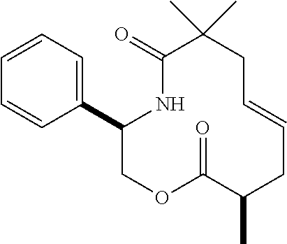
C1=CC=C(C2COC(=O)C(C)CC=CCC(C)(C)C(=O)N2)C=C1
